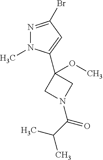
N1=C(Br)C=C(C2(OC)CN(C(C(C)C)=O)C2)N1C
